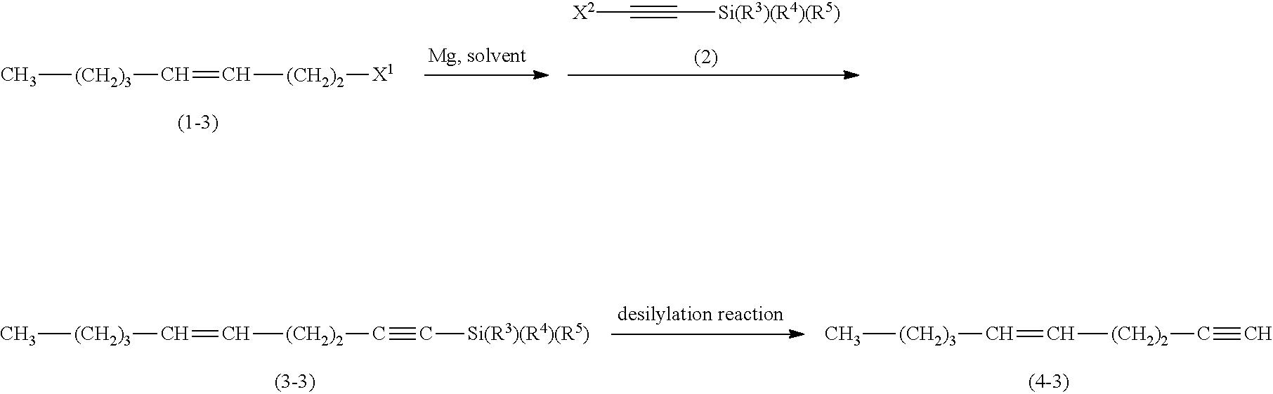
C[(CH2)3]C=C[(CH2)2][X1].[X2]C#C[Si(R3)(R4)(R5)].C[(CH2)3]C=C[(CH2)2]C#C.C[(CH2)3]C=C[(CH2)2]C#C[Si(R3)(R4)(R5)]
